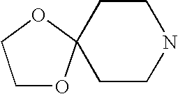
C1OC2(OC1)CCNCC2
